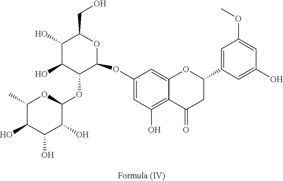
C1(OC2C(OC3C(O)C(O)C(O)C(C)O3)C(O)C(O)C(CO)O2)=CC(O)=C2C(=C1)OC(C1=CC(OC)=CC(O)=C1)CC2=O
